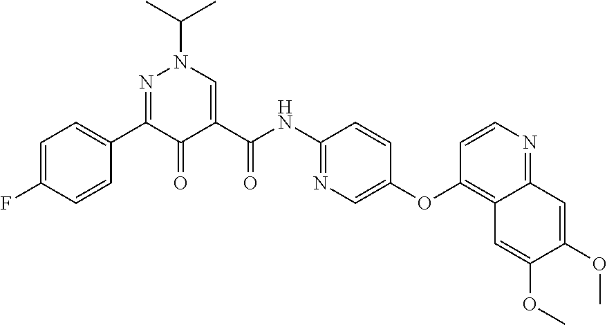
C1=C(F)C=CC(C2=NN(C(C)C)C=C(C(NC3=NC=C(OC4=C5C(=NC=C4)C=C(OC)C(OC)=C5)C=C3)=O)C2=O)=C1
